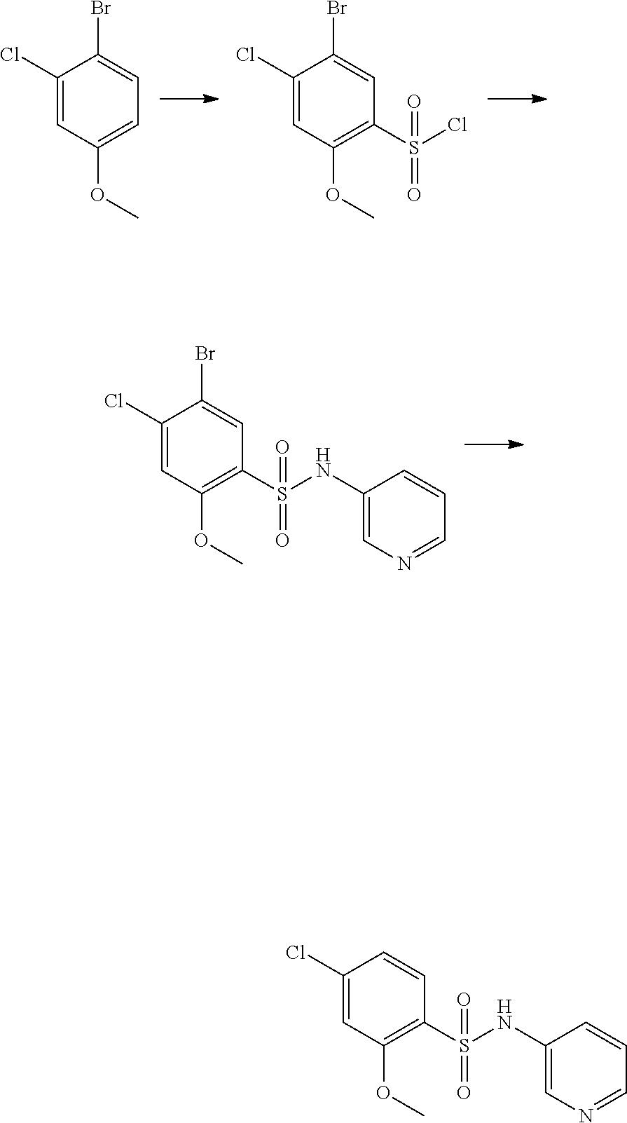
C1(Cl)=CC(OC)=CC=C1Br.C1(Cl)=CC(OC)=C(S(Cl)(=O)=O)C=C1Br.C1(Cl)=CC(OC)=C(S(NC2=CN=CC=C2)(=O)=O)C=C1Br.C1(Cl)=CC(OC)=C(S(NC2=CN=CC=C2)(=O)=O)C=C1
